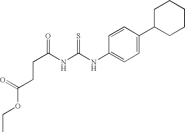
C(CC(NC(NC1=CC=C(C2CCCCC2)C=C1)=S)=O)C(OCC)=O
